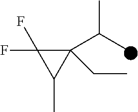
C1(C(C)C)(CC)C(F)(F)C1C
